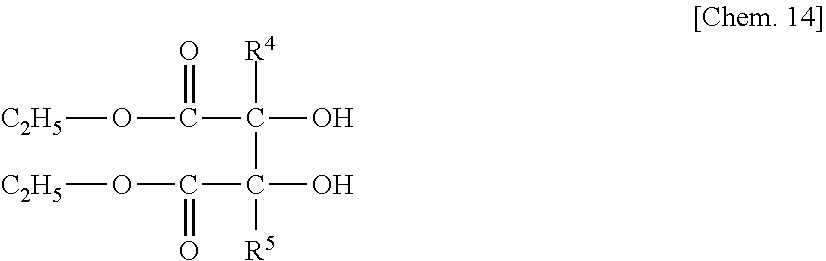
O([C2H5])C(=O)C(O)([R4])C(O)([R5])C(=O)O[C2H5]
